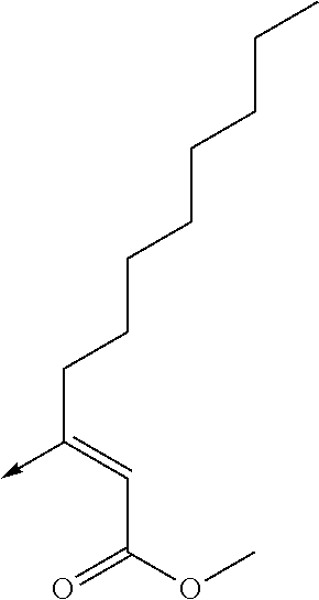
C(C(OC)=O)=C(CCCCCCCC)->C
